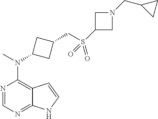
N1=CN=C2C(=C1N(C)C1CC(CS(=O)(=O)C3CN(CC4CC4)C3)C1)C=CN2
